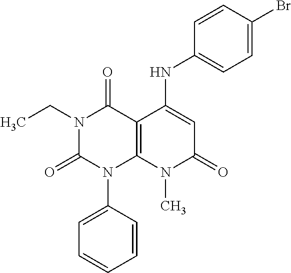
N1(CC)C(=O)N(C2=CC=CC=C2)C2=C(C1=O)C(NC1=CC=C(Br)C=C1)=CC(=O)N2C
